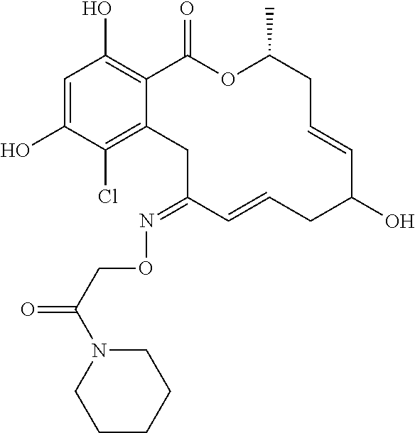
C1=C(O)C(Cl)=C2C(=C1O)C(=O)OC(C)CC=CC(O)CC=CC(=NOCC(=O)N1CCCCC1)C2
